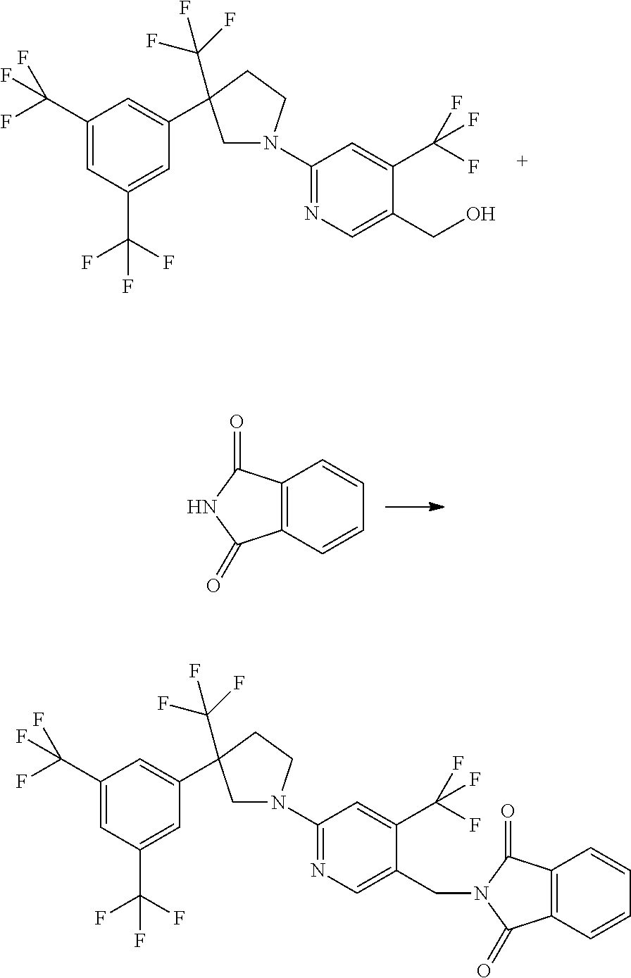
C1(C(F)(F)F)=CC(C(F)(F)F)=CC(C2(C(F)(F)F)CN(C3=NC=C(CO)C(C(F)(F)F)=C3)CC2)=C1.C12=C(C=CC=C1)C(=O)NC2=O.C1(C(F)(F)F)=CC(C(F)(F)F)=CC(C2(C(F)(F)F)CN(C3=NC=C(CN4C(=O)C5=C(C=CC=C5)C4=O)C(C(F)(F)F)=C3)CC2)=C1
